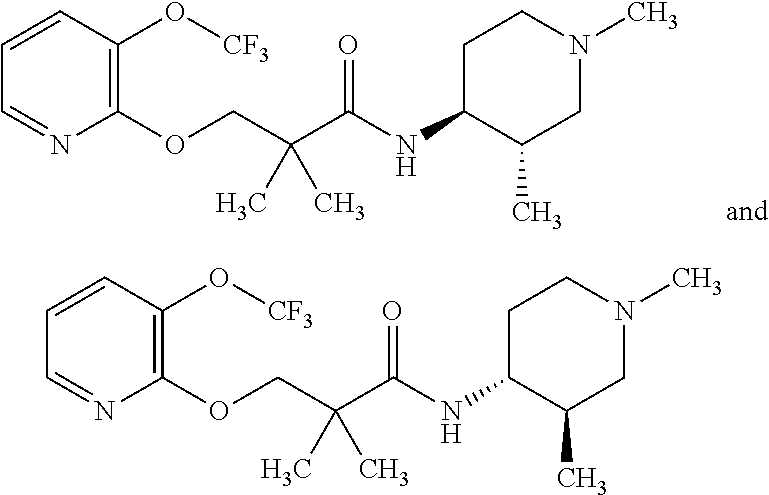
C1=CC(O[CF3])=C(OCC(C(NC2CCN(C)CC2C)=O)(C)C)N=C1.C1=CC(O[CF3])=C(OCC(C(NC2CCN(C)CC2C)=O)(C)C)N=C1
